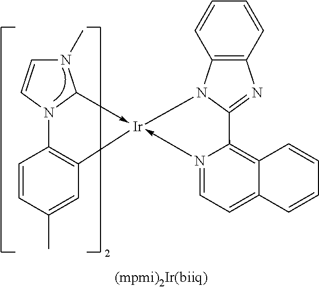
C1=CC(C)=CC2=C1N1C(->[Ir]23-N2=CC=C4C(=C2C2=NC5=C(N32)C=CC=C5)C=CC=C4)N(C)C=C1
